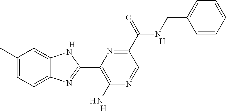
[H].C1(C)=CC=C2C(=C1)NC(C1=C(N)N=CC(C(NCC3=CC=CC=C3)=O)=N1)=N2.[H].[H].[H]
